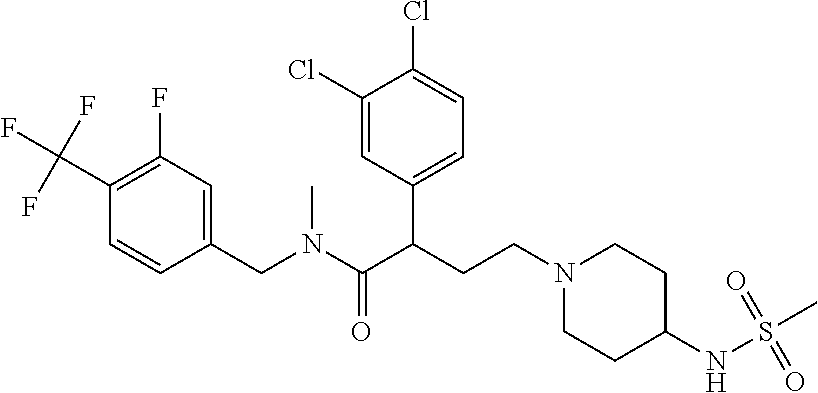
C1(CN(C(C(CCN2CCC(NS(C)(=O)=O)CC2)C2=CC=C(Cl)C(Cl)=C2)=O)C)=CC(F)=C(C(F)(F)F)C=C1
